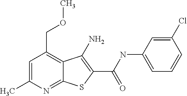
C12=NC(C)=CC(COC)=C1C(N)=C(C(=O)NC1=CC=CC(Cl)=C1)S2
